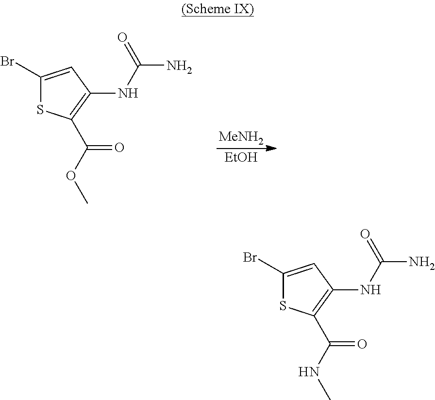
C1(Br)=CC(NC(N)=O)=C(C(OC)=O)S1.[MeNH2].[EtOH].C1(Br)=CC(NC(N)=O)=C(C(NC)=O)S1
